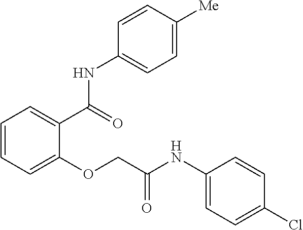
C1=CC=C(OCC(NC2=CC=C(Cl)C=C2)=O)C(C(=O)NC2=CC=C([Me])C=C2)=C1
